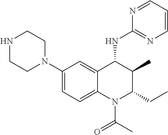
C1(N2CCNCC2)=CC=C2C(=C1)C(NC1=NC=CC=N1)C(C)C(CC)N2C(C)=O
